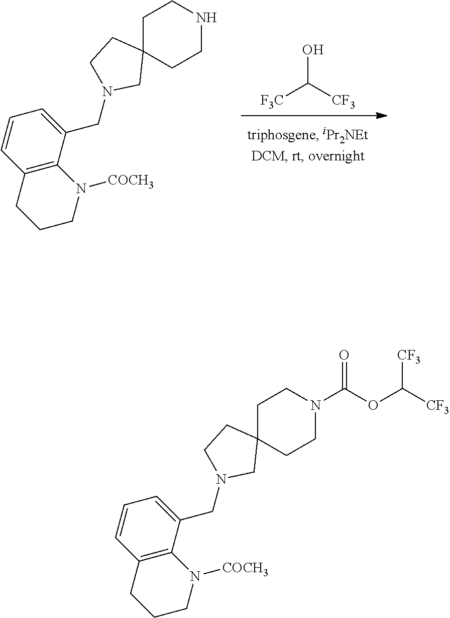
C1C2(CCNC1)CCN(CC1=CC=CC3=C1N([COCH3])CCC3)C2.[F3C]C([CF3])O.C1C2(CCN(C(OC([CF3])[CF3])=O)C1)CCN(CC1=CC=CC3=C1N([COCH3])CCC3)C2
